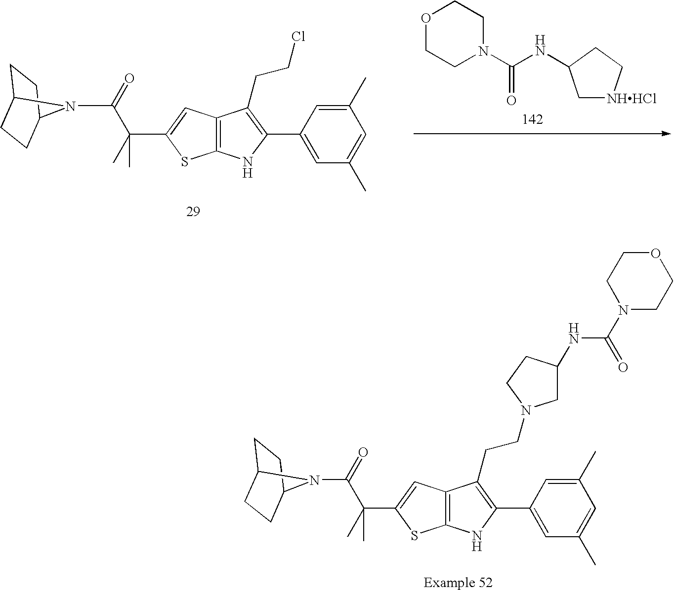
C(=O)(C(C1=CC2=C(S1)NC(C1=CC(C)=CC(C)=C1)=C2CCCl)(C)C)N1C2CCC1CC2.O1CCN(C(NC2C[NHHCl]CC2)=O)CC1.C(=O)(C(C1=CC2=C(S1)NC(C1=CC(C)=CC(C)=C1)=C2CCN1CC(NC(N2CCOCC2)=O)CC1)(C)C)N1C2CCC1CC2
